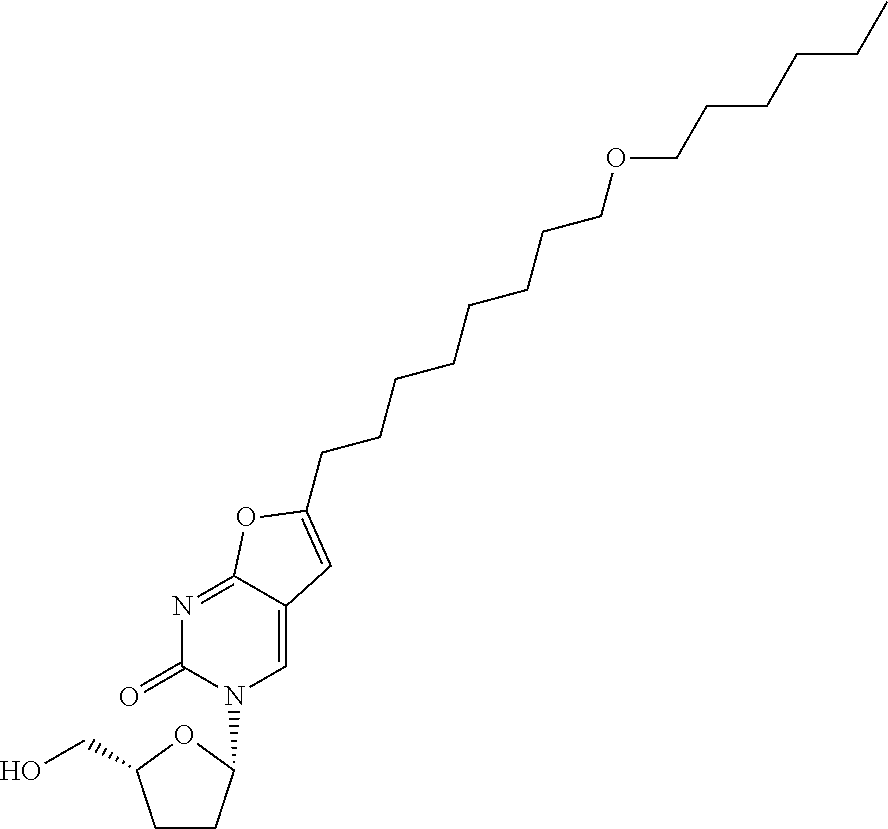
C1CC(N2C=C3C(=NC2=O)OC(CCCCCCCCOCCCCCC)=C3)OC1CO
